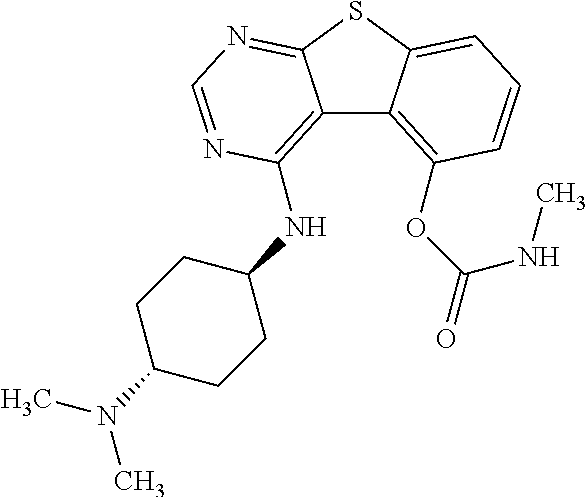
C12=C(NC3CCC(N(C)C)CC3)N=CN=C1SC1=CC=CC(OC(=O)NC)=C21
